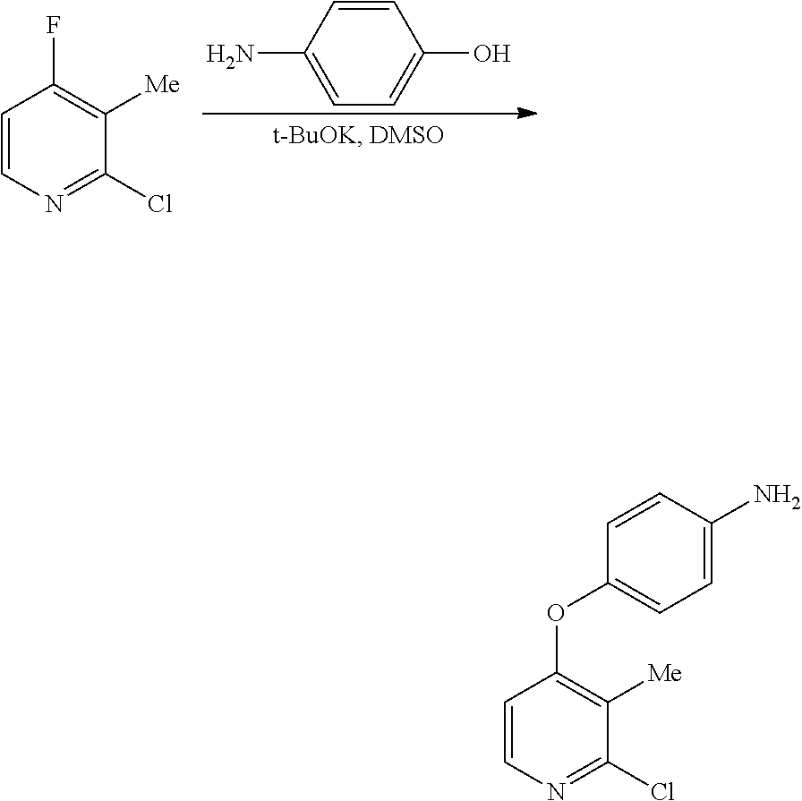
C1=CC(N)=CC=C1O.C1=CN=C(Cl)C([Me])=C1F.C1=CN=C(Cl)C([Me])=C1OC1=CC=C(N)C=C1
